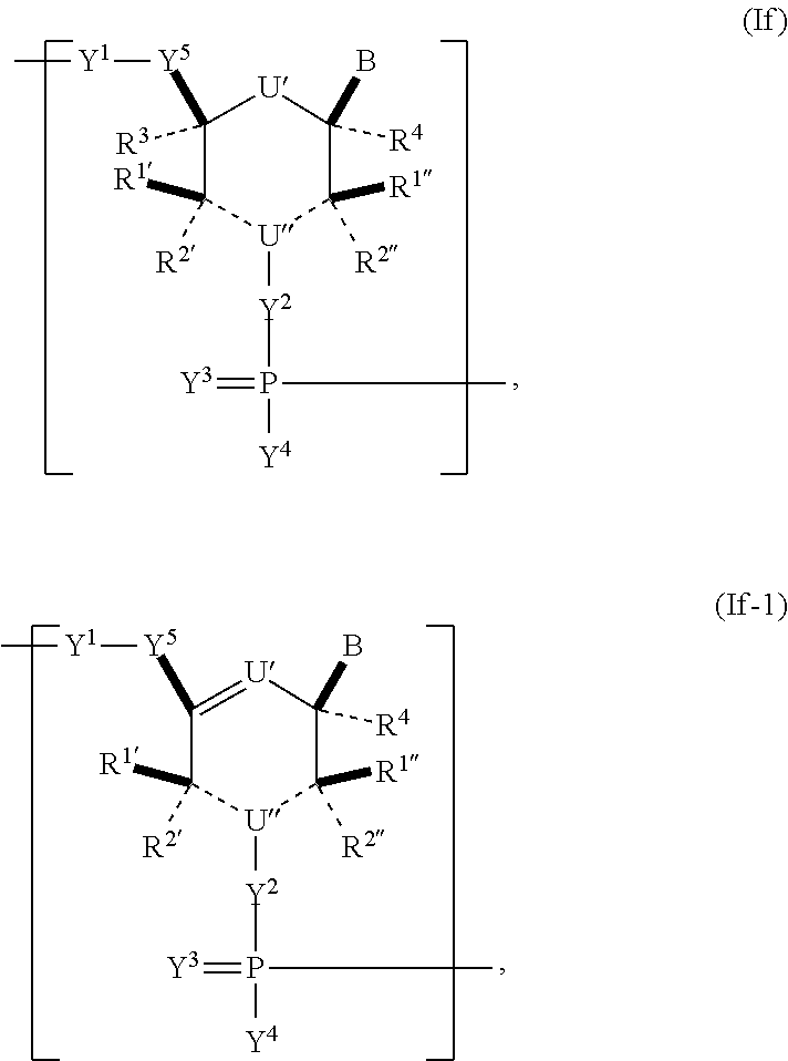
C1([Y5][Y1]C)([R3])C([R1])([R2])[U]([Y2]P(=[Y3])([Y4])C)C([R1])([R2])C(B)([R4])[U]1.C1([Y5][Y1]C)=[U]C(B)([R4])C([R1])([R2])[U]([Y2]P(=[Y3])([Y4])C)C1([R1])[R2]
